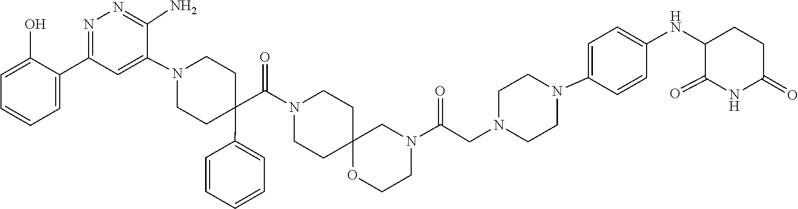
O=C1C(NC2=CC=C(N3CCN(CC(=O)N4CCOC5(CCN(C(C6(C7=CC=CC=C7)CCN(C7=CC(C8=CC=CC=C8O)=NN=C7N)CC6)=O)CC5)C4)CC3)C=C2)CCC(=O)N1
